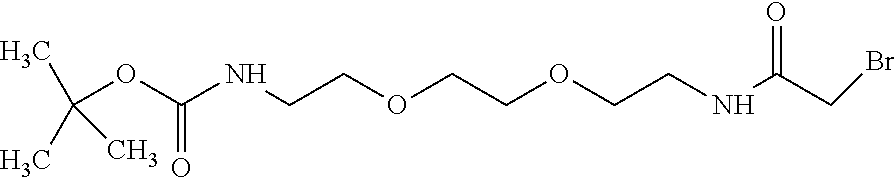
O(C(NCCOCCOCCNC(CBr)=O)=O)C(C)(C)C
